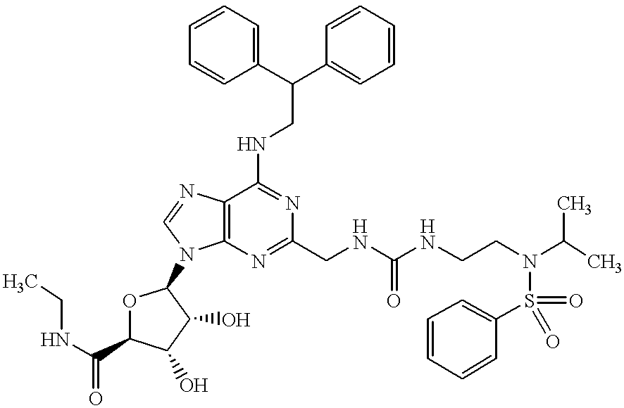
C12=C(N=C(CNC(=O)NCCN(S(=O)(C3=CC=CC=C3)=O)C(C)C)N=C1NCC(C1=CC=CC=C1)C1=CC=CC=C1)N(C1OC(C(=O)NCC)C(O)C1O)C=N2
